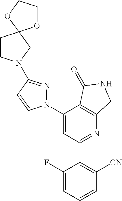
C1(C2=C([CN])C=CC=C2F)=NC2=C(C(N3N=C(N4CCC5(C4)OCCO5)C=C3)=C1)C(=O)NC2
